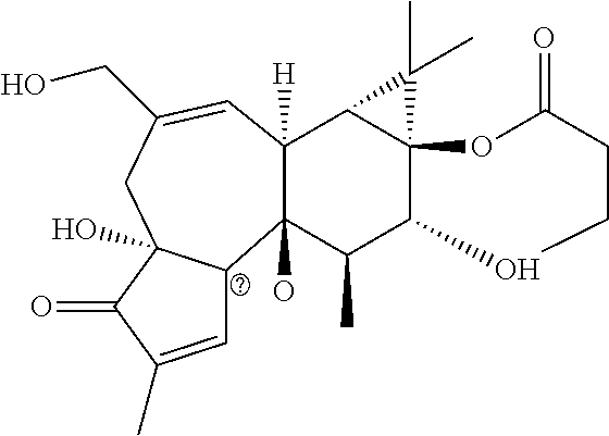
C1=C(C)C(=O)C2(O)C1C1(O)C([H])(C3C4(C(C1C)OCCC(=O)O4)C3(C)C)C=C(CO)C2
